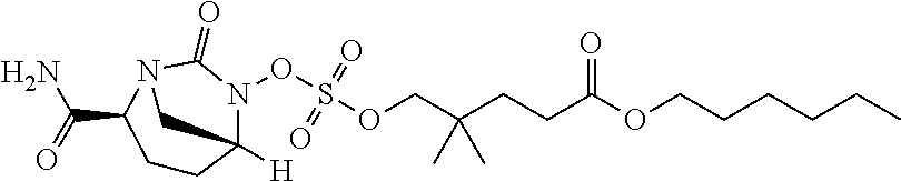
C1CC2([H])N(OS(OCC(CCC(OCCCCCC)=O)(C)C)(=O)=O)C(=O)N(C1C(N)=O)C2
